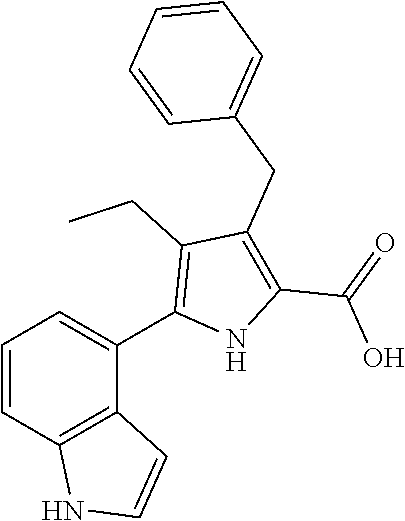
C1=CC2=C(C(C3=C(CC)C(CC4=CC=CC=C4)=C(C(=O)O)N3)=C1)C=CN2
